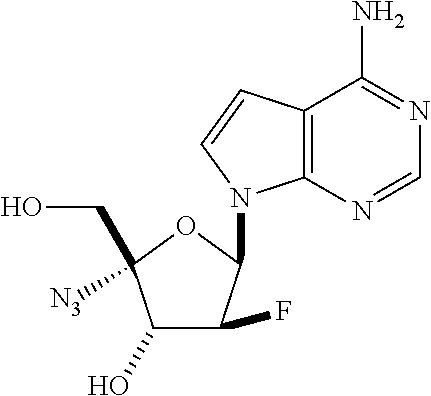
C12=C(N=CN=C1N)N(C1C(F)C(O)C(CO)([N3])O1)C=C2
